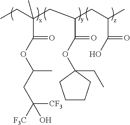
CCC(CC(CC(C)C(=O)O)C(=O)OC1(CC)CCCC1)(C)C(=O)OC(CC([F3C])(O)[CF3])C
